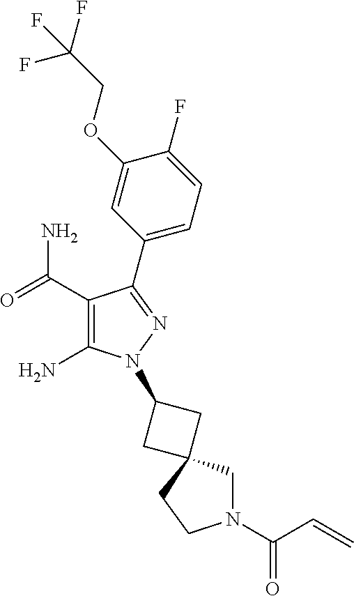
C1(C(=O)N)=C(N)N(C2CC3(CN(C(=O)C=C)CC3)C2)N=C1C1=CC=C(F)C(OCC(F)(F)F)=C1
